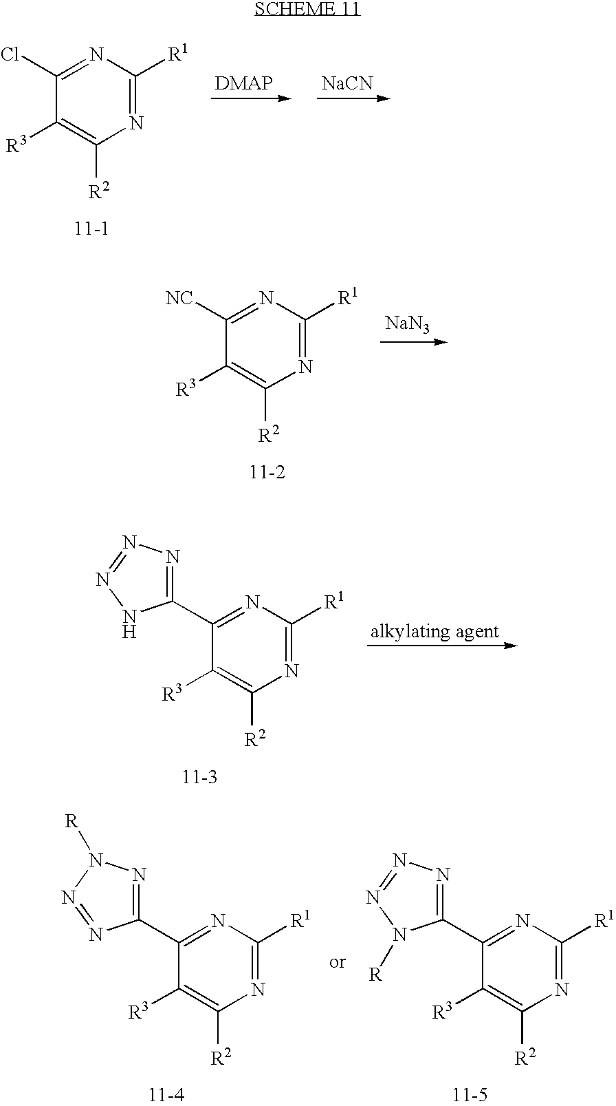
N1=C([R1])N=C(Cl)C([R3])=C1[R2].[NaCN].N1=C([R1])N=C([NC])C([R3])=C1[R2].[NaN3].N1=C([R1])N=C(C2=NN=NN2)C([R3])=C1[R2].N1=C([R1])N=C(C2=NN([R])N=N2)C([R3])=C1[R2].N1=C([R1])N=C(C2=NN=NN2[R])C([R3])=C1[R2]
